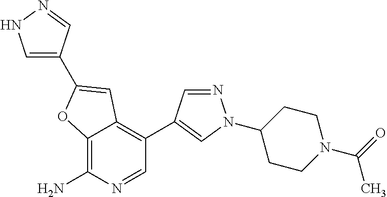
C12=C(N)N=CC(C3=CN(C4CCN(C(=O)C)CC4)N=C3)=C1C=C(C1=CNN=C1)O2
